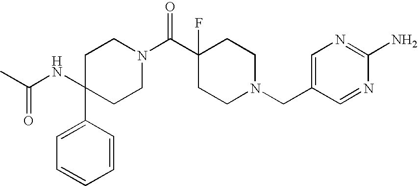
C1(NC(C)=O)(C2=CC=CC=C2)CCN(C(C2(F)CCN(CC3=CN=C(N)N=C3)CC2)=O)CC1
